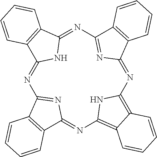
N1=C2N=C(C3=C2C=CC=C3)N=C2NC(=NC3=NC(=NC4=C5C(=C1N4)C=CC=C5)C1=C3C=CC=C1)C1=C2C=CC=C1
